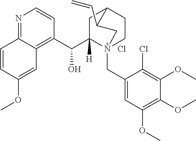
N1=C2C(=C(C(C3([H])N4(CC5=CC(OC)=C(OC)C(OC)=C5Cl)CCC(C3)C(C=C)C4)O)C=C1)C=C(OC)C=C2.Cl
